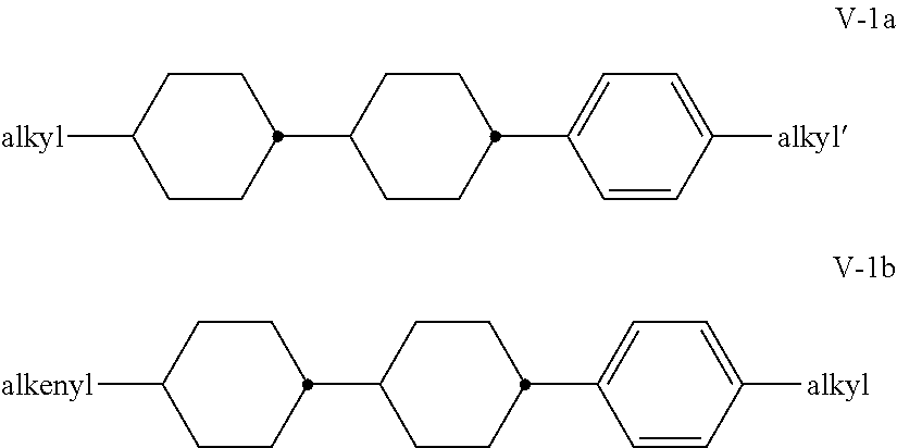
C1CC(C2CCC(C3=CC=C([alkyl])C=C3)CC2)CCC1[alkyl].C1CC(C2CCC(C3=CC=C([alkyl])C=C3)CC2)CCC1[alkenyl]
